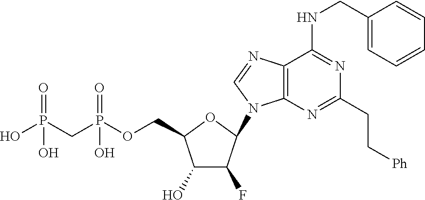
C1(O)C(F)C(N2C3=C(N=C2)C(NCC2=CC=CC=C2)=NC(CC[Ph])=N3)OC1COP(CP(O)(=O)O)(=O)O
